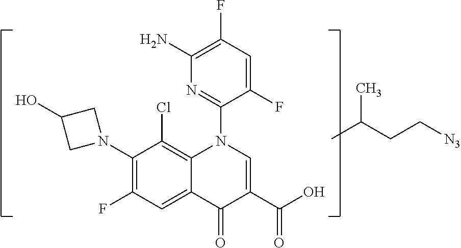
C1(N2CC(O)C2)=C(F)C=C2C(=C1Cl)N(C1=NC(N)=C(F)C=C1F)C=C(C(O)=O)C2=O.CC(CC[N3])C
